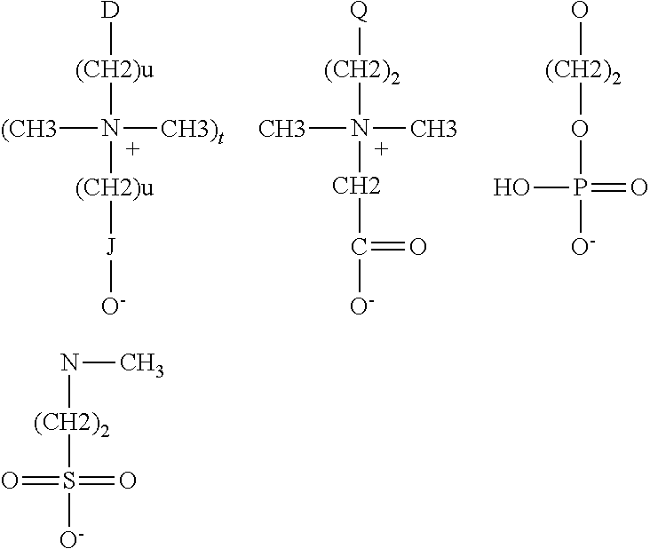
[(CH2)u]([D])N([(CH2)u][J][O-])([CH3)t])[(CH3].[(CH2)2]([Q])N(CC([O-])=O)(C)C.[(CH2)2](O)OP([O-])(=O)O.[(CH2)2](NC)S([O-])(=O)=O
